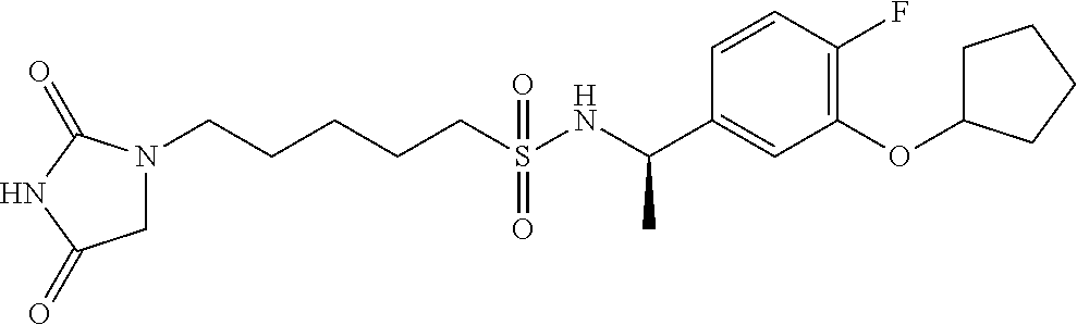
N1(CCCCCS(NC(C2=CC(OC3CCCC3)=C(F)C=C2)C)(=O)=O)CC(=O)NC1=O
